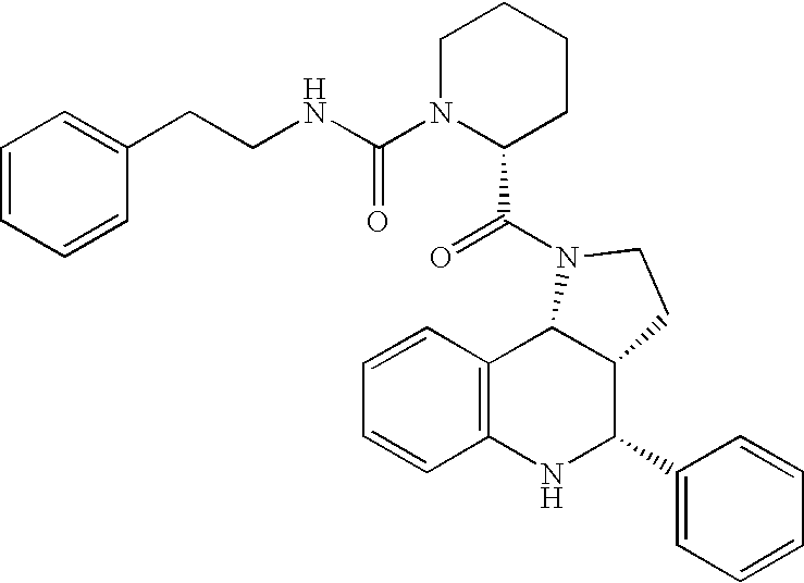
C12=C(NC(C3=CC=CC=C3)C3C1N(C(=O)C1N(C(NCCC4=CC=CC=C4)=O)CCCC1)CC3)C=CC=C2
